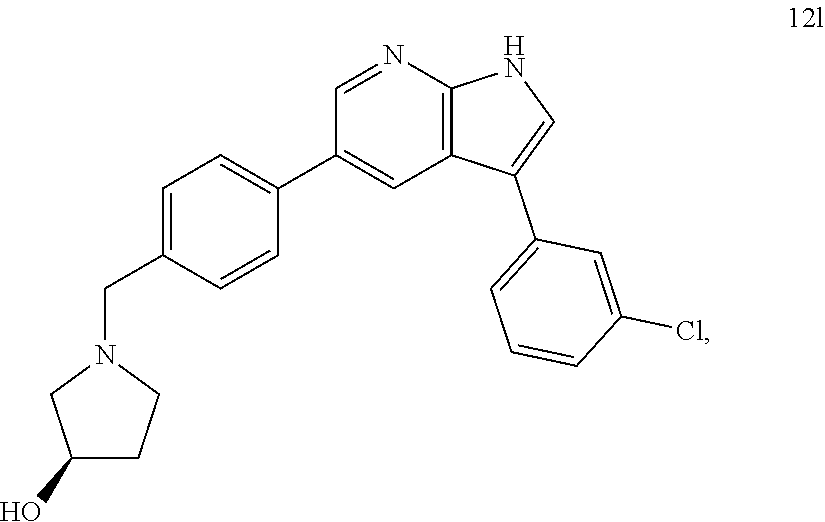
C1=NC2=C(C=C1C1=CC=C(CN3CC(O)CC3)C=C1)C(C1=CC=CC(Cl)=C1)=CN2
